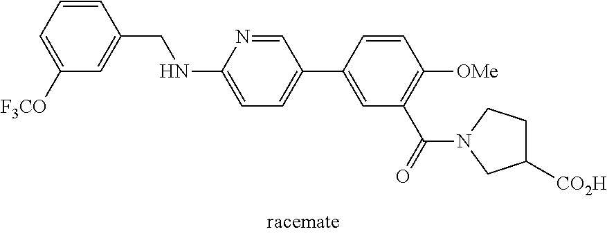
C1=CC(CNC2=CC=C(C3=CC(C(N4CC([CO2H])CC4)=O)=C([OMe])C=C3)C=N2)=CC([F3CO])=C1
